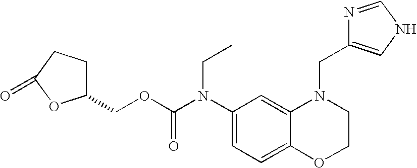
C1(N(C(OCC2CCC(=O)O2)=O)CC)=CC=C2C(=C1)N(CC1=CNC=N1)CCO2
